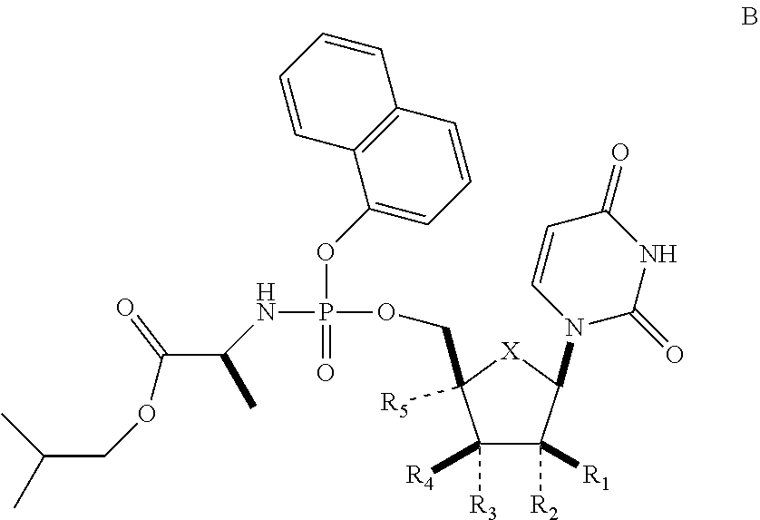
C1([R3])([R4])C([R2])([R1])C(N2C=CC(=O)NC2=O)[X]C1(COP(NC(C(OCC(C)C)=O)C)(=O)OC1=CC=CC2=C1C=CC=C2)[R5]
